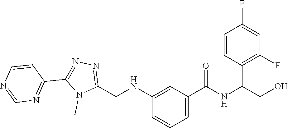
N(C1=CC(C(=O)NC(CO)C2=C(F)C=C(F)C=C2)=CC=C1)CC1=NN=C(C2=NC=NC=C2)N1C
